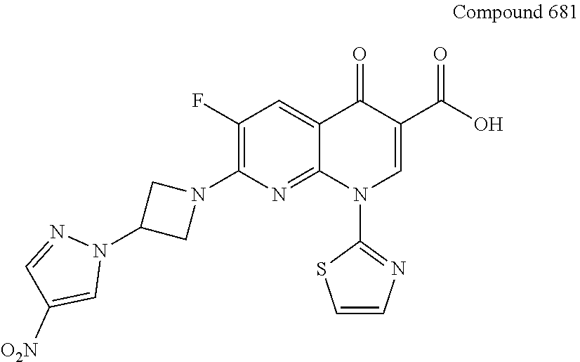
C1(F)=C(N2CC(N3N=CC([O2N])=C3)C2)N=C2C(=C1)C(=O)C(C(O)=O)=CN2C1=NC=CS1
